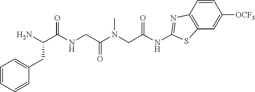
C1=CC([OCF3])=CC2=C1N=C(NC(CN(C(CNC(C(N)CC1=CC=CC=C1)=O)=O)C)=O)S2
